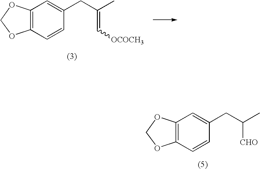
C12=C(C=CC(CC(C)[CHO])=C1)OCO2.C12=C(C=CC(CC(C)=C[OCOCH3])=C1)OCO2
